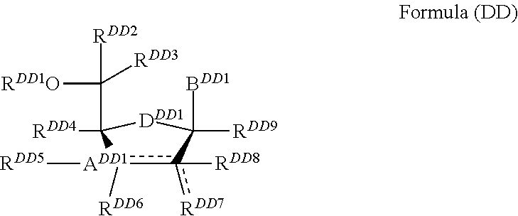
c1([RDD8])([RDD7])[ADD1]([RDD5])([RDD6])C([RDD4])(C([RDD1O])([RDD3])[RDD2])[DDD1]C1([RDD9])[BDD1]
